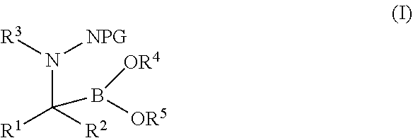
N(C([R2])([R1])B([OR5])[OR4])([R3])[NPG]
